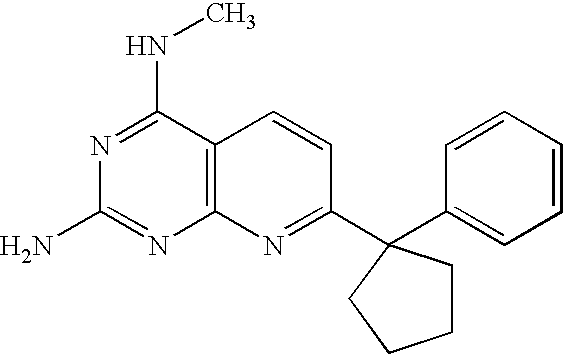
N1=C(NC)C2=C(N=C1N)N=C(C1(C3=CC=CC=C3)CCCC1)C=C2
